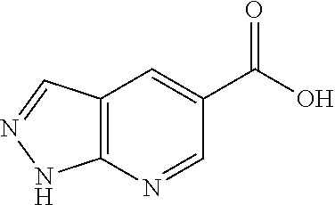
C1(C(O)=O)=CC2=C(N=C1)NN=C2
